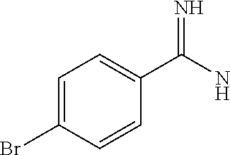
C1(C(N)=N)=CC=C(Br)C=C1
